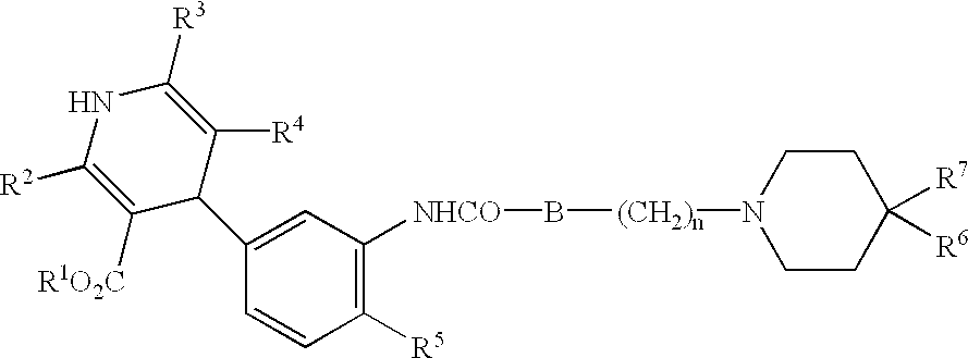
C1=CC([R5])=C([NHCO]B[(CH2)n]N2CCC([R7])([R6])CC2)C=C1C1C([R4])=C([R3])NC([R2])=C1[R1O2C]
